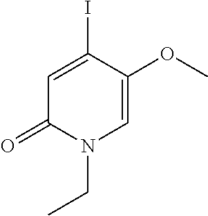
C1=C(I)C(OC)=CN(CC)C1=O
